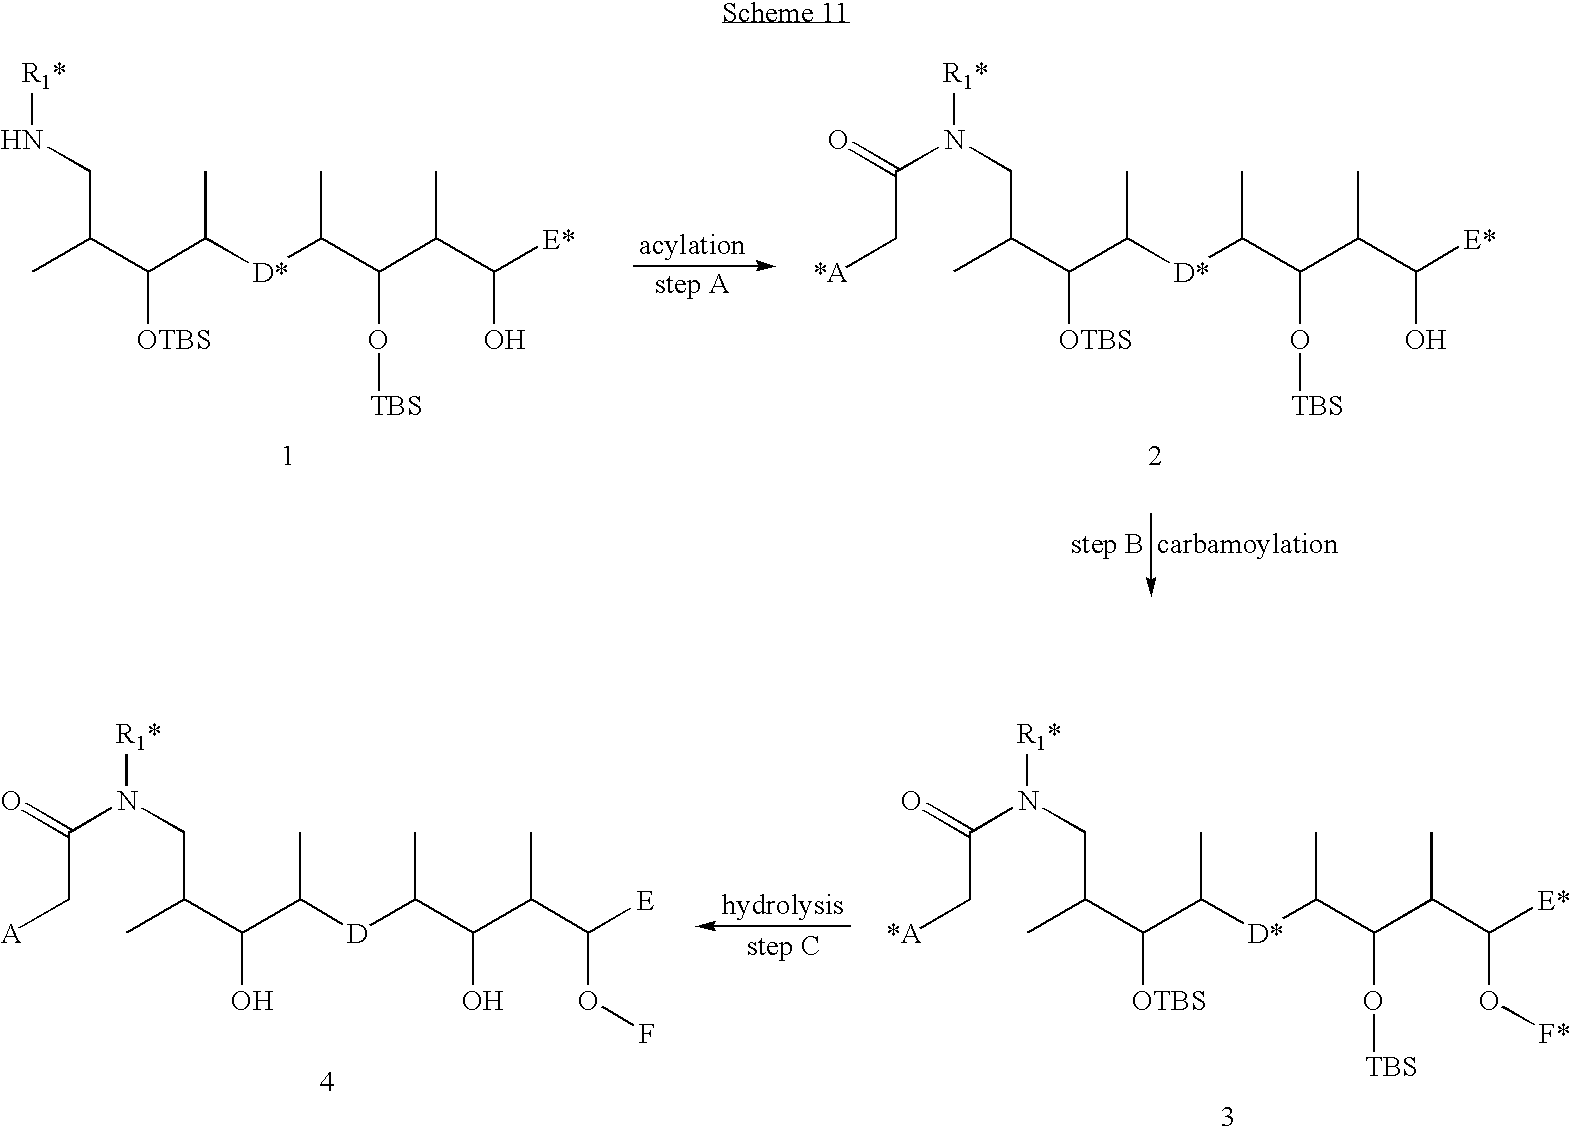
CC(C(C([D*]C(C(C(C([E*])O)C)O[TBS])C)C)[OTBS])CN[R1*].CC(C(C([D*]C(C(C(C([E*])O)C)O[TBS])C)C)[OTBS])CN([R1*])C(C[*A])=O.CC(C(C([D*]C(C(C(C([E*])O[F*])C)O[TBS])C)C)[OTBS])CN([R1*])C(C[*A])=O.CC(C(C([D]C(C(C(C([E])OF)C)O)C)C)O)CN([R1*])C(C[A])=O
